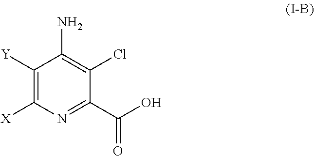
C1([Y])=C([X])N=C(C(O)=O)C(Cl)=C1N
